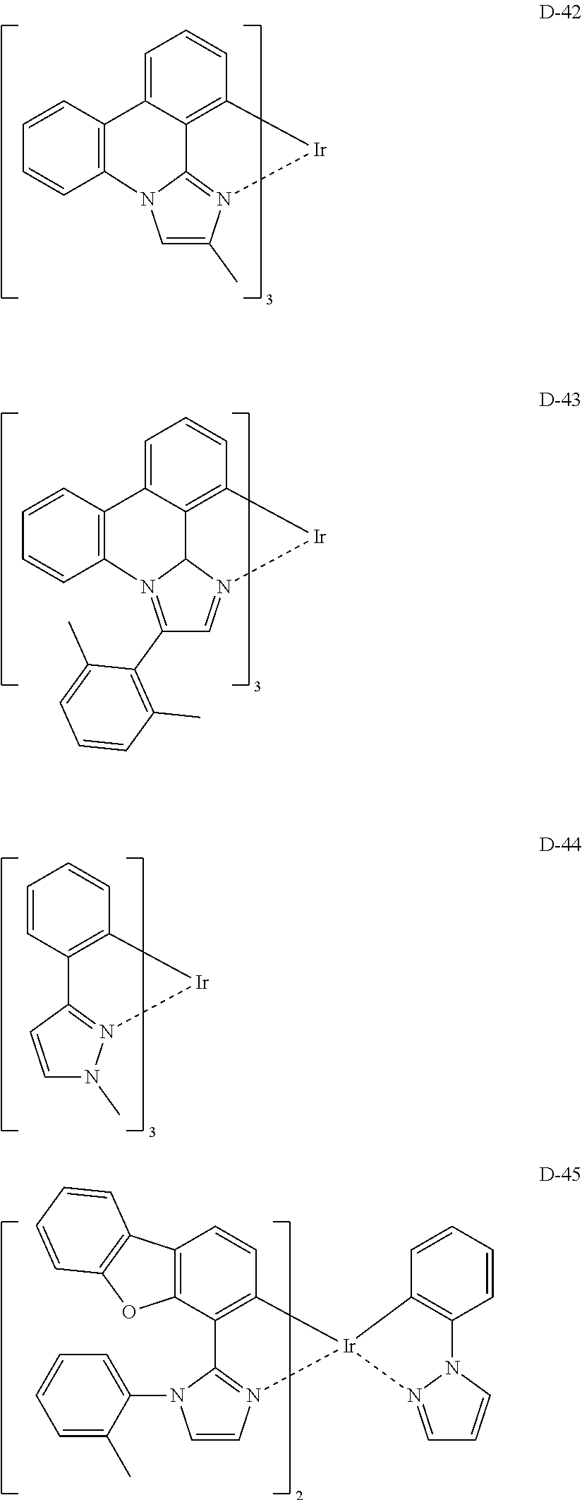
C12=N3[Ir]C4=C1C(=CC=C4)C1=C(N2C=C3C)C=CC=C1.C12C3=C4[Ir]N1=CC(C1=C(C)C=CC=C1C)=N2C1=C(C3=CC=C4)C=CC=C1.C12=N([Ir]C3=C1C=CC=C3)N(C)C=C2.C12=N([Ir]3(C4=C1C1=C(C=C4)C4=C(O1)C=CC=C4)C1=C(N4N3=CC=C4)C=CC=C1)C=CN2C1=CC=CC=C1C
